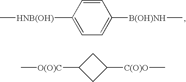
C1=CC([HNB(OH)]C)=CC=C1[B(OH)NH]C.C1C([C(O)O]C)CC1[O(O)C]C
